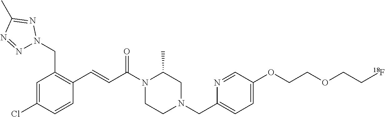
C1=C(Cl)C=CC(C=CC(N2CCN(CC3=CC=C(OCCOCC[18F])C=N3)CC2C)=O)=C1CN1N=NC(C)=N1
